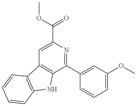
C1=C(C(=O)OC)N=C(C2=CC(OC)=CC=C2)C2=C1C1=C(N2)C=CC=C1
